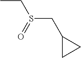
CCS(CC1CC1)=O
